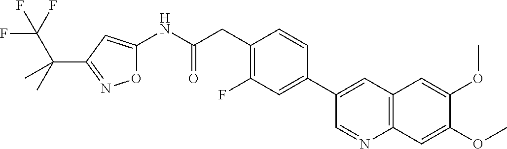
O1C(NC(CC2=C(F)C=C(C3=CC4=C(N=C3)C=C(OC)C(OC)=C4)C=C2)=O)=CC(C(C(F)(F)F)(C)C)=N1
